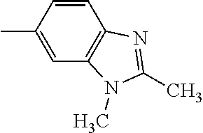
C1=CC(C)=CC2=C1N=C(C)N2C
